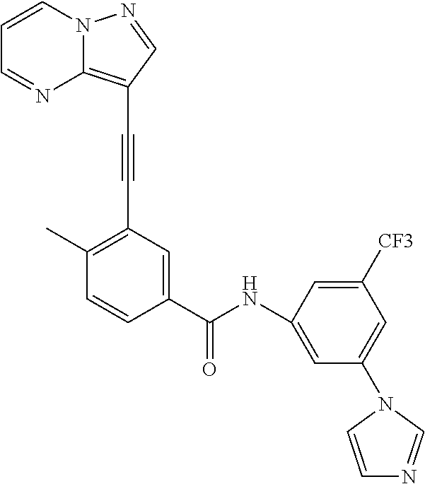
C1=CC(C(=O)NC2=CC(N3C=NC=C3)=CC([CF3])=C2)=CC(C#CC2=C3N(C=CC=N3)N=C2)=C1C
